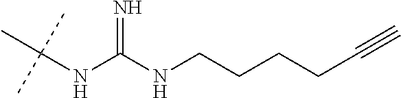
CC(NC(NCCCCC#C)=N)(C)C
